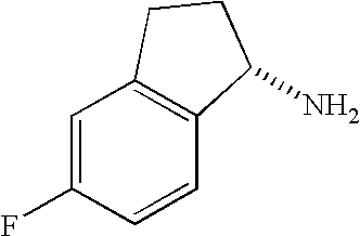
FC1=CC2=C(C=C1)C(N)CC2
